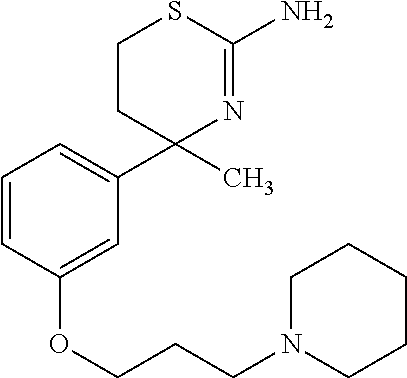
C1CC(C)(C2=CC=CC(OCCCN3CCCCC3)=C2)N=C(N)S1
